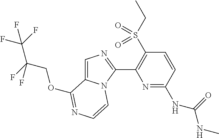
C1=C2N(C(C3=C(S(CC)(=O)=O)C=CC(NC(=O)NC)=N3)=N1)C=CN=C2OCC(F)(C(F)(F)F)F
